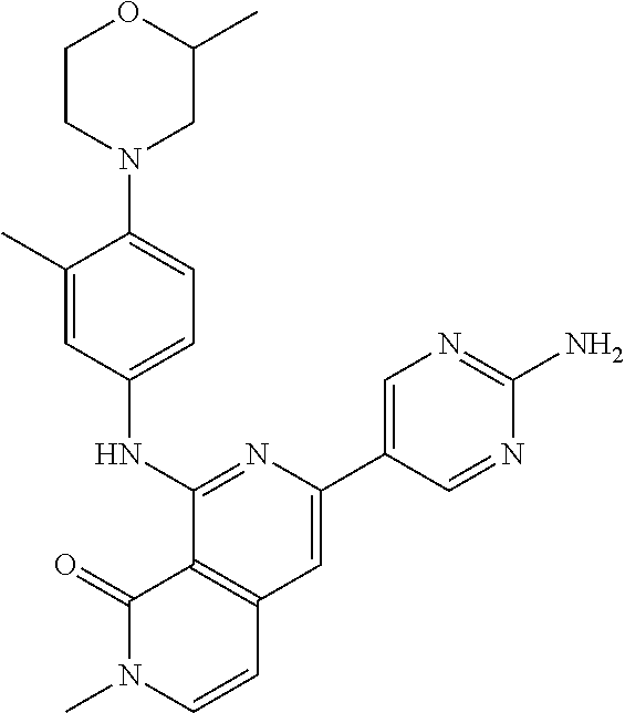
N1=C(NC2=CC=C(N3CC(C)OCC3)C(C)=C2)C2=C(C=C1C1=CN=C(N)N=C1)C=CN(C)C2=O
